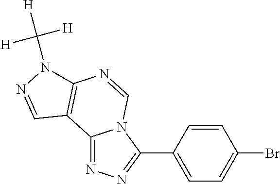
C1=CC(C2=NN=C3N2C=NC2=C3C=NN2C([H])([H])[H])=CC=C1Br
